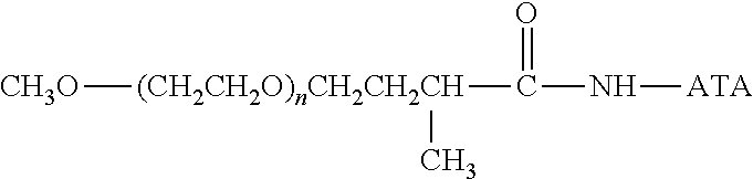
[CH3O][(CH2CH2O)nCH2CH2CH](C)C(=O)N[ATA]
